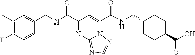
C1(C)=C(F)C=CC(CNC(C2=NC3=NC=NN3C(C(NCC3CCC(C(O)=O)CC3)=O)=C2)=O)=C1
